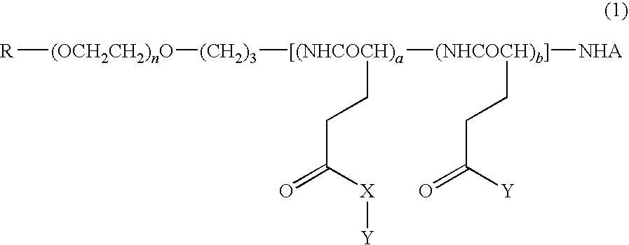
[R][(OCH2CH2)nO][(CH2)3][[(NHCOCH)a]([(NHCOCH)b]]([NHA])CCC([Y])=O)CCC(=O)[X][Y]
